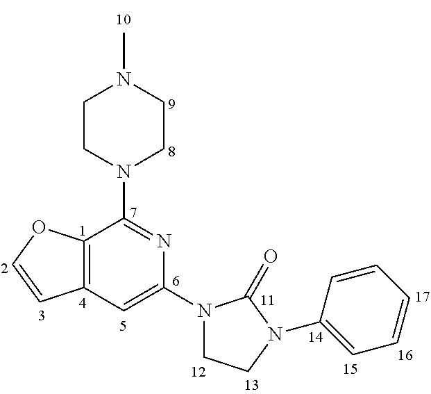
C12=C(C=C(N3CCN(C4=CC=CC=C4)C3=O)N=C1N1CCN(C)CC1)C=CO2
